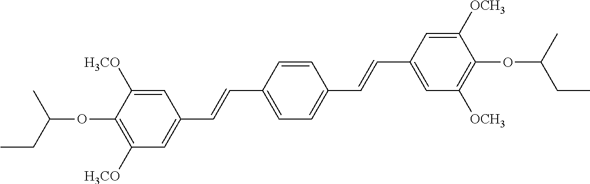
CCC(OC1=C([H3CO])C=C(C=CC2=CC=C(C=CC3=CC([OCH3])=C(OC(C)CC)C([OCH3])=C3)C=C2)C=C1[H3CO])C
